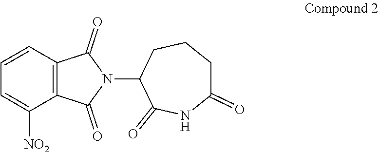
C1=CC=C([NO2])C2=C1C(=O)N(C1C(=O)NC(=O)CCC1)C2=O
